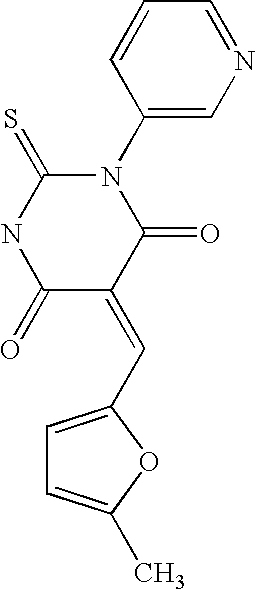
C1(N2C(=S)NC(=O)C(=CC3=CC=C(C)O3)C2=O)=CN=CC=C1
